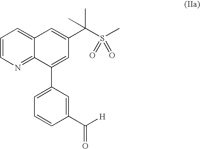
C1=CN=C2C(=C1)C=C(C(S(C)(=O)=O)(C)C)C=C2C1=CC=CC(C([H])=O)=C1
